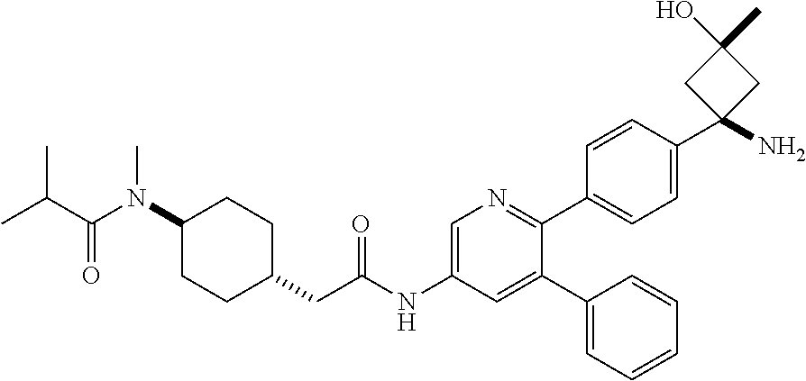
O=C(NC1=CN=C(C2=CC=C(C3(N)CC(C)(O)C3)C=C2)C(C2=CC=CC=C2)=C1)CC1CCC(N(C(C(C)C)=O)C)CC1
